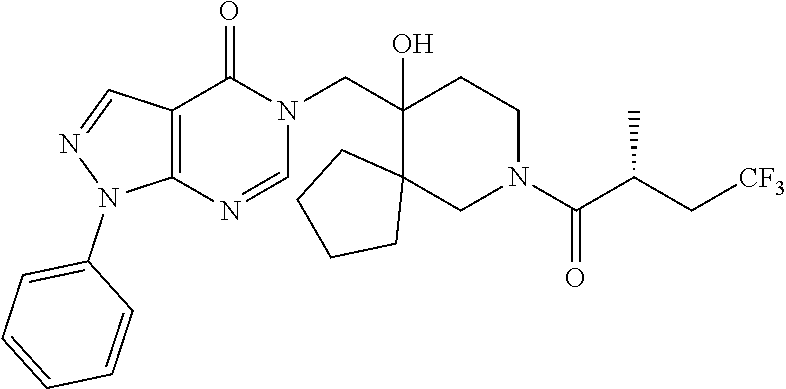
C(C1(O)CCN(C(C(C[CF3])C)=O)CC12CCCC2)N1C(=O)C2=C(N=C1)N(C1=CC=CC=C1)N=C2
